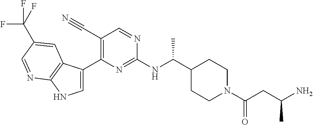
C1(C(NC2=NC(C3=CNC4=C3C=C(C(F)(F)F)C=N4)=C(C#N)C=N2)C)CCN(C(CC(N)C)=O)CC1
